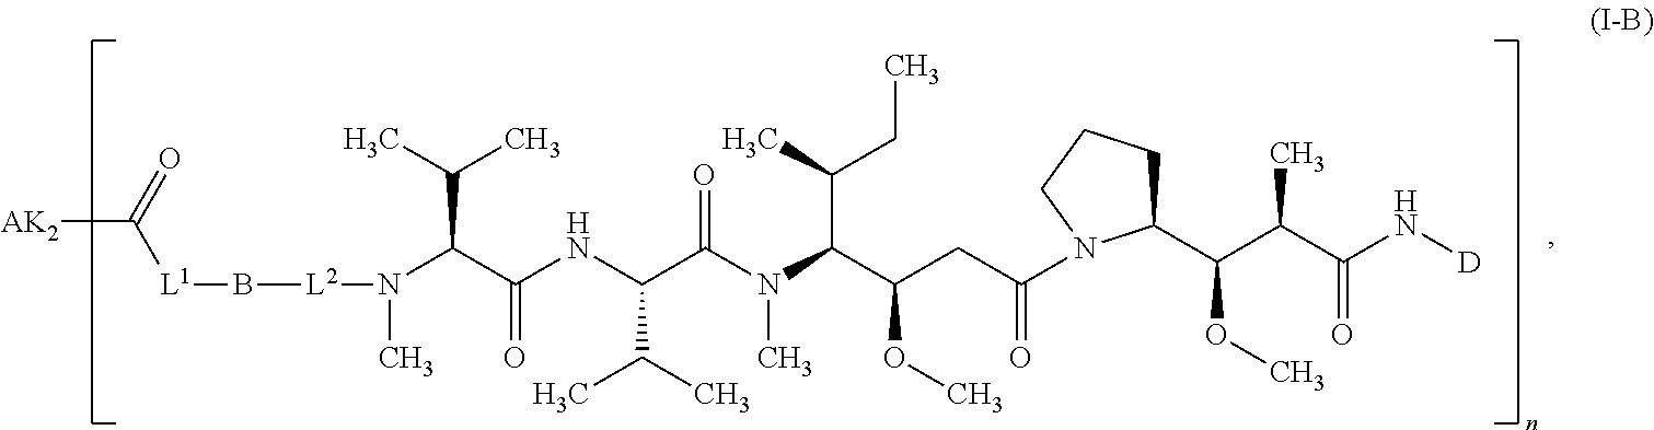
C([L1]B[L2]N(C)C(C(NC(C(N(C(C(CC(N1C(C(C(C(N[D])=O)C)OC)CCC1)=O)OC)C(C)CC)C)=O)C(C)C)=O)C(C)C)([AK2])=O
